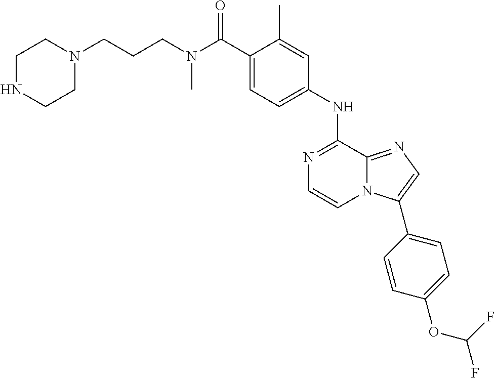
C1(C(N(CCCN2CCNCC2)C)=O)=CC=C(NC2=NC=CN3C2=NC=C3C2=CC=C(OC(F)F)C=C2)C=C1C
